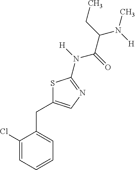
C1(Cl)=CC=CC=C1CC1=CN=C(N(C(C(N([H])C)CC)=O)[H])S1
